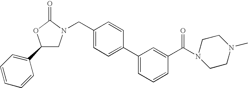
C1(C2=CC=CC=C2)CN(CC2=CC=C(C3=CC=CC(C(=O)N4CCN(C)CC4)=C3)C=C2)C(=O)O1
